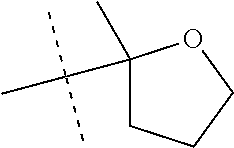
C1(C(C)(C)C)(C)CCCO1
